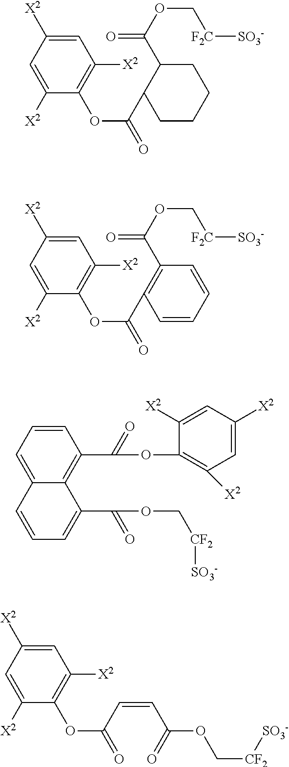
C1=C([X2])C(OC(=O)C2CCCCC2C(OC[F2C][SO3-])=O)=C([X2])C=C1[X2].C1=C([X2])C(OC(=O)C2=C(C(OC[F2C][SO3-])=O)C=CC=C2)=C([X2])C=C1[X2].C1=C2C(=C(C(OC3=C([X2])C=C([X2])C=C3[X2])=O)C=C1)C(C(OC[CF2][SO3-])=O)=CC=C2.C1=C([X2])C(OC(=O)C=CC(OC[CF2][SO3-])=O)=C([X2])C=C1[X2]
